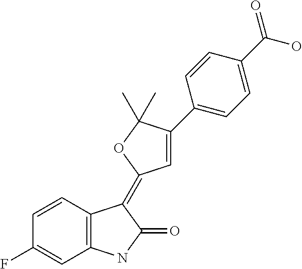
C1(F)=CC2=C(C=C1)C(=C1C=C(C3=CC=C(C(=O)O)C=C3)C(C)(C)O1)C(=O)N2
